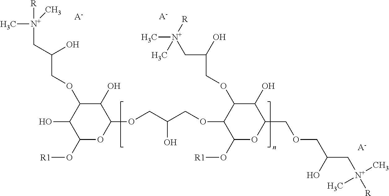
C1(O[R1])OC(OCC(COC2C(O[R1])OC(COCC(C[N+](C)(C)[R])O)C(O)C2OCC(C[N+](C)([R])C)O)O)C(O)C(OCC(C[N+]([R])(C)C)O)C1O.[A-].[A-].[A-]
